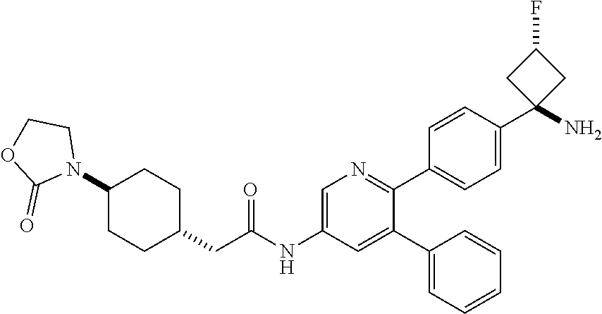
C1=CC(C2(N)CC(F)C2)=CC=C1C1=NC=C(NC(CC2CCC(N3CCOC3=O)CC2)=O)C=C1C1=CC=CC=C1
